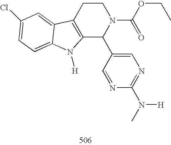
C12=C(CCN(C(OCC)=O)C1C1=CN=C(N([H])C)N=C1)C1=CC(Cl)=CC=C1N2[H]
